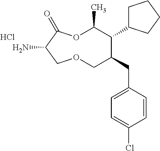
Cl.NC1C(=O)OC(C)C(C2CCCC2)C(CC2=CC=C(Cl)C=C2)COC1
